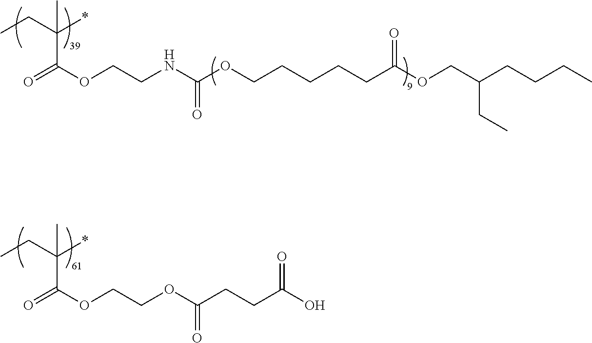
O=C(OCCOC(CCC(O)=O)=O)C(CC)(*)C.O=C(OCCNC(OCCCCCC(OCC(CCCC)CC)=O)=O)C(CC)(*)C
